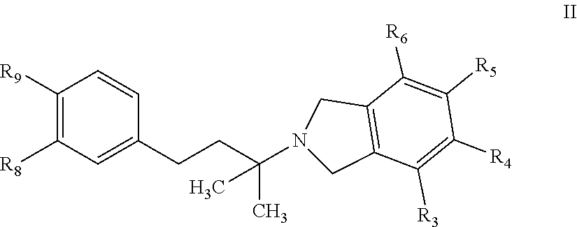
C1([R9])=C([R8])C=C(CCC(N2CC3=C(C2)C([R6])=C([R5])C([R4])=C3[R3])(C)C)C=C1
